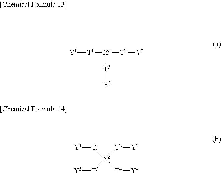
[Y1][T1][Xc]([T3][Y3])[T2][Y2].[Y1][T1][Xc]([T2][Y2])([T3][Y3])[T4][Y4]
